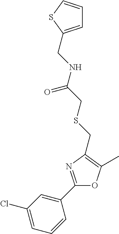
C1(Cl)=CC=CC(C2=NC(CSCC(NCC3=CC=CS3)=O)=C(C)O2)=C1
